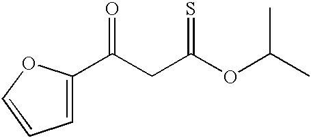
C1=C(C(CC(OC(C)C)=S)=O)OC=C1
